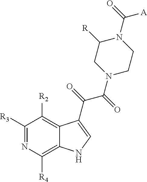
C1([R3])=NC([R4])=C2C(=C1[R2])C(C(=O)C(=O)N1CCN(C(=O)[A])C([R])C1)=CN2
